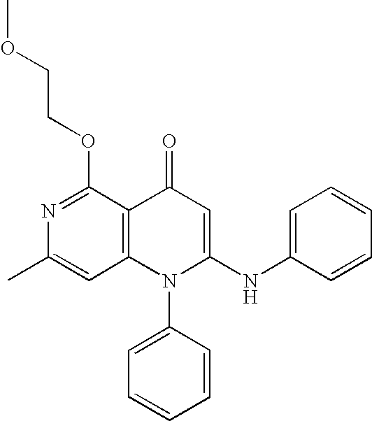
C1=C(C)N=C(OCCOC)C2=C1N(C1=CC=CC=C1)C(NC1=CC=CC=C1)=CC2=O
